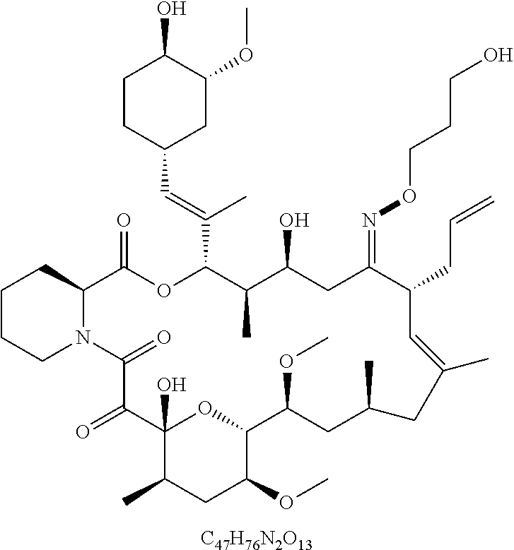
[C47H76N2O13].C1CCN2C(C1)C(=O)OC(C(=CC1CC(OC)C(O)CC1)C)C(C)C(O)CC(=NOCCCO)C(CC=C)C=C(C)CC(C)CC(OC)C1OC(O)(C(=O)C2=O)C(C)CC1OC
